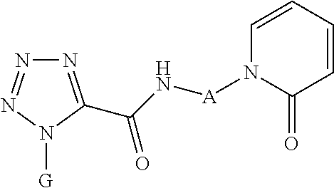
N1=C(C(=O)N[A]N2C(=O)C=CC=C2)N([G])N=N1
